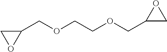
O(CCOCC1CO1)CC1CO1
